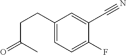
C1(CCC(C)=O)=CC=C(F)C(C#N)=C1
